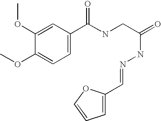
C1(OC)=CC(C(NCC(NN=CC2=CC=CO2)=O)=O)=CC=C1OC
